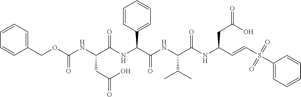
N(C(C(NC(C(NC(C=CS(C1=CC=CC=C1)(=O)=O)CC(=O)O)=O)C(C)C)=O)C1=CC=CC=C1)C(C(NC(OCC1=CC=CC=C1)=O)CC(=O)O)=O
